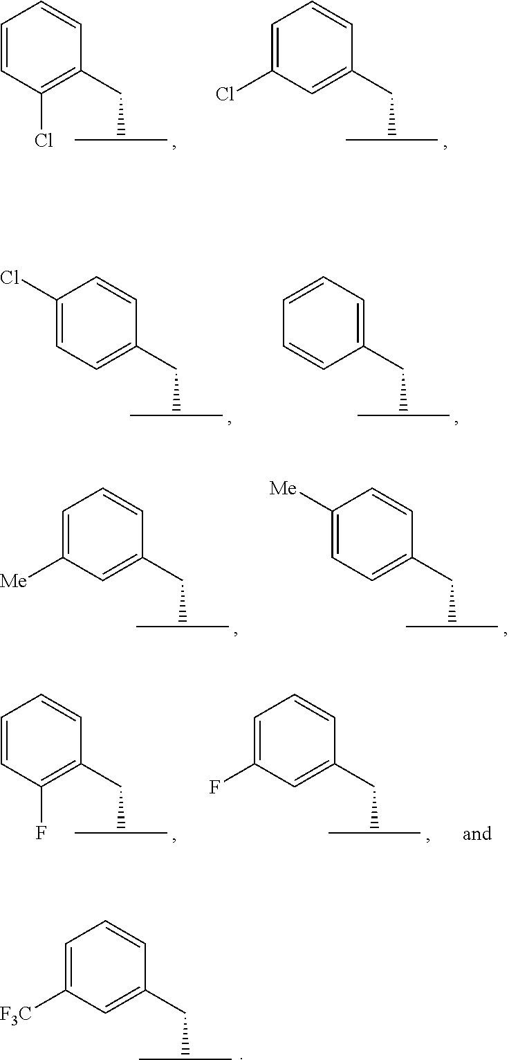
C1=CC(Cl)=C(CC(C)C)C=C1.C1=C(Cl)C=C(CC(C)C)C=C1.C1(Cl)=CC=C(CC(C)C)C=C1.C1=CC=C(CC(C)C)C=C1.C1=C([Me])C=C(CC(C)C)C=C1.C1([Me])=CC=C(CC(C)C)C=C1.C1=CC(F)=C(CC(C)C)C=C1.C1=C(F)C=C(CC(C)C)C=C1.C1=C([F3C])C=C(CC(C)C)C=C1
